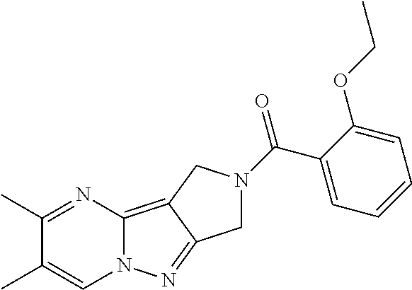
C1(C)=NC2=C3C(=NN2C=C1C)CN(C(=O)C1=CC=CC=C1OCC)C3
